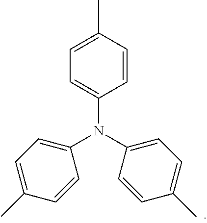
CC1=CC=C(N(C2=CC=C(C)C=C2)C2=CC=C(C)C=C2)C=C1
